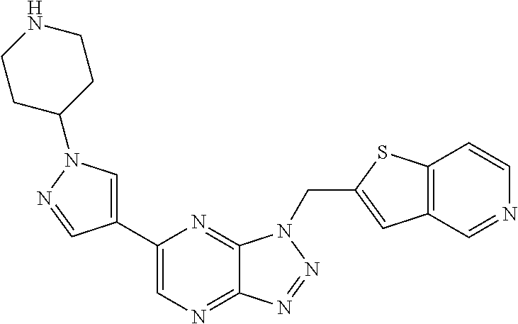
C1=C(C2=CN=C3C(=N2)N(CC2=CC4=C(C=CN=C4)S2)N=N3)C=NN1C1CCNCC1
